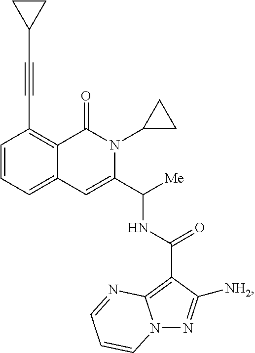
C1=CC=C2C(=C1C#CC1CC1)C(=O)N(C1CC1)C(C([Me])NC(=O)C1=C3N(N=C1[NH2])C=CC=N3)=C2
